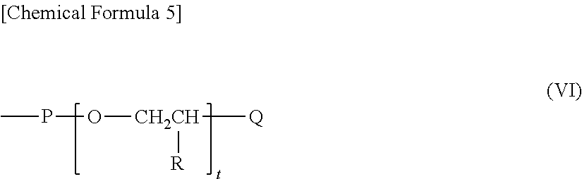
CPO[CH2CH]([Q])[R]
